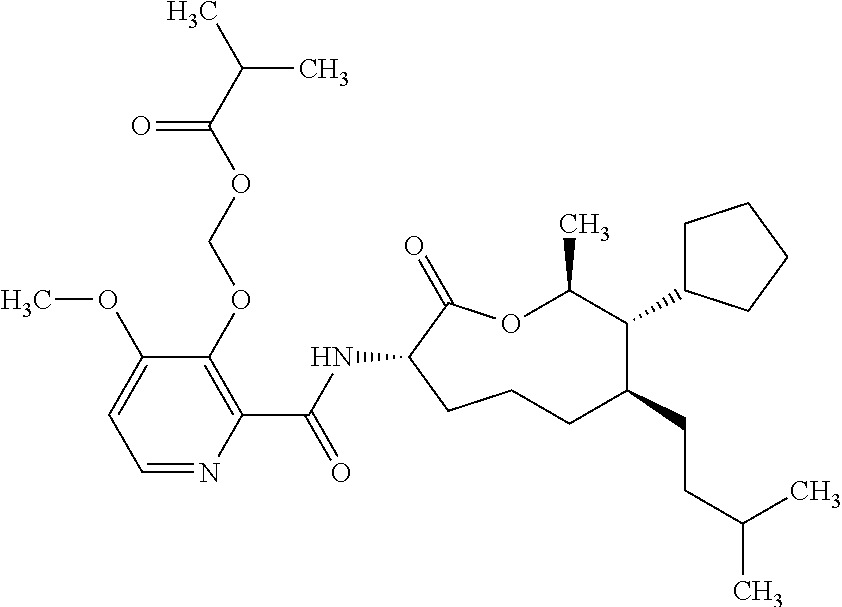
C1CC(NC(C2=C(OCOC(C(C)C)=O)C(OC)=CC=N2)=O)C(=O)OC(C)C(C2CCCC2)C(CCC(C)C)C1
